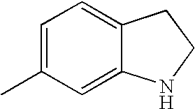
CC1=CC=C2C(=C1)NCC2
